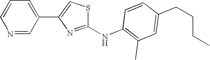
C1=CN=CC(C2=CSC(NC3=C(C)C=C(CCCC)C=C3)=N2)=C1
